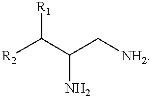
[R2]C([R1])C(C[NH2])N
